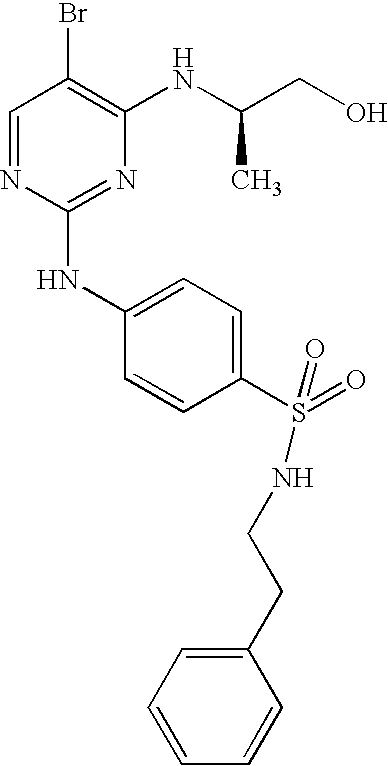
C1=NC(NC2=CC=C(S(=O)(NCCC3=CC=CC=C3)=O)C=C2)=NC(NC(CO)C)=C1Br
